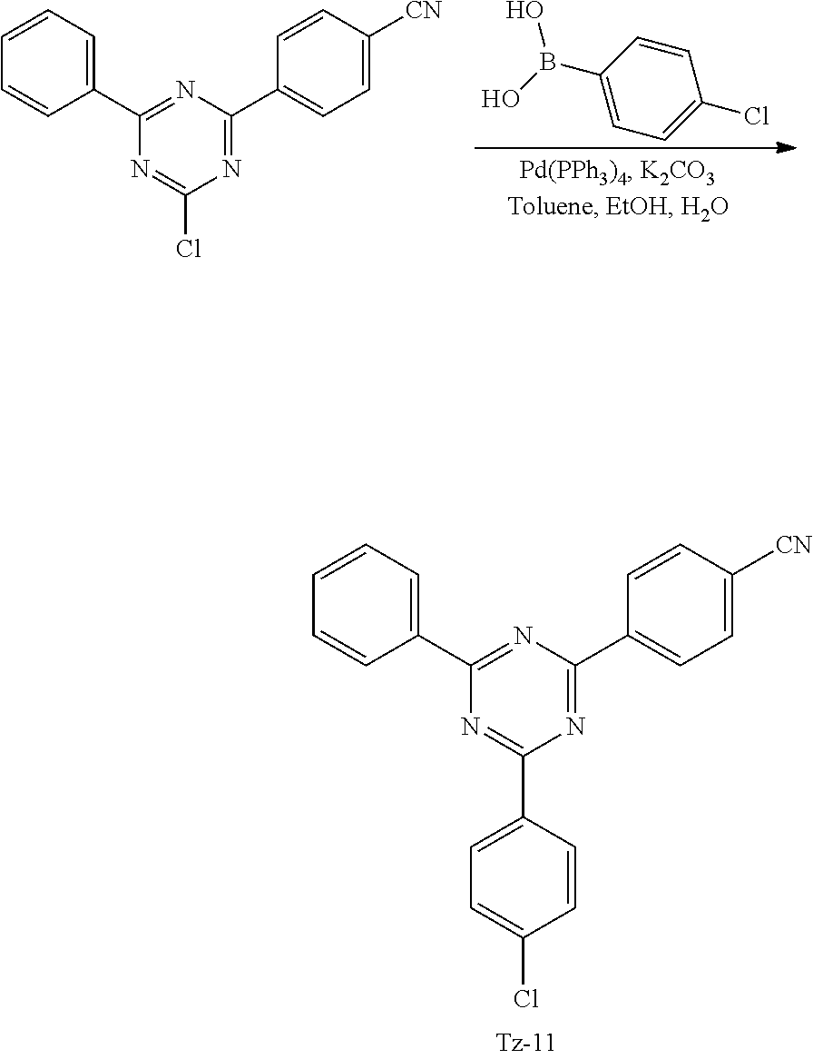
C1=C(B(O)O)C=CC(Cl)=C1.C1=CC=C(C2=NC(C3=CC=C([CN])C=C3)=NC(Cl)=N2)C=C1.C1=CC=C(C2=NC(C3=CC=C([CN])C=C3)=NC(C3=CC=C(Cl)C=C3)=N2)C=C1
